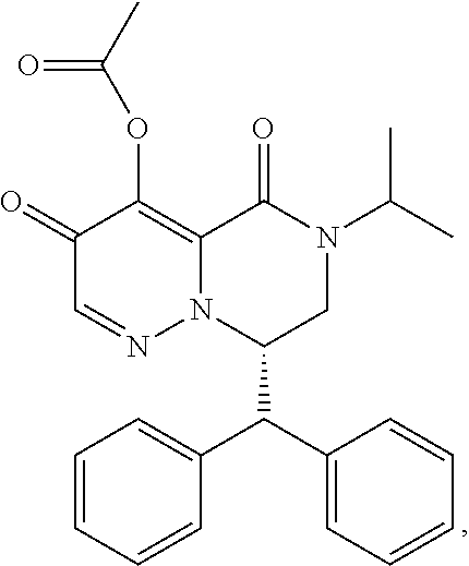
C1(=O)C=NN2C(=C1OC(C)=O)C(=O)N(C(C)C)CC2C(C1=CC=CC=C1)C1=CC=CC=C1
